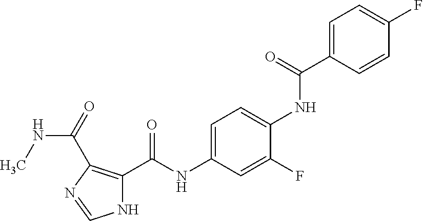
C1=C(C(=O)NC2=CC=C(NC(=O)C3=C(C(=O)NC)N=CN3)C=C2F)C=CC(F)=C1
